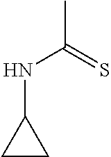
CC(=S)NC1CC1
